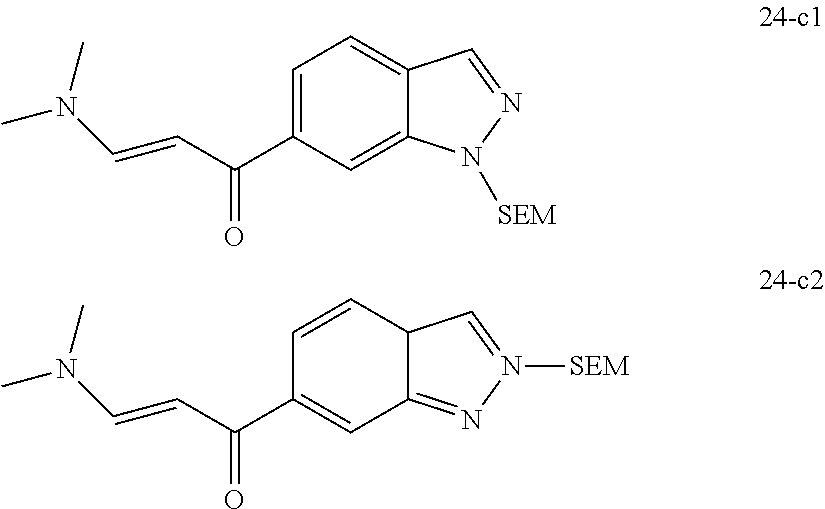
C1=C(C(C=CN(C)C)=O)C=C2C(=C1)C=NN2[SEM].C1=CC2C(=NN([SEM])=C2)C=C1C(C=CN(C)C)=O
